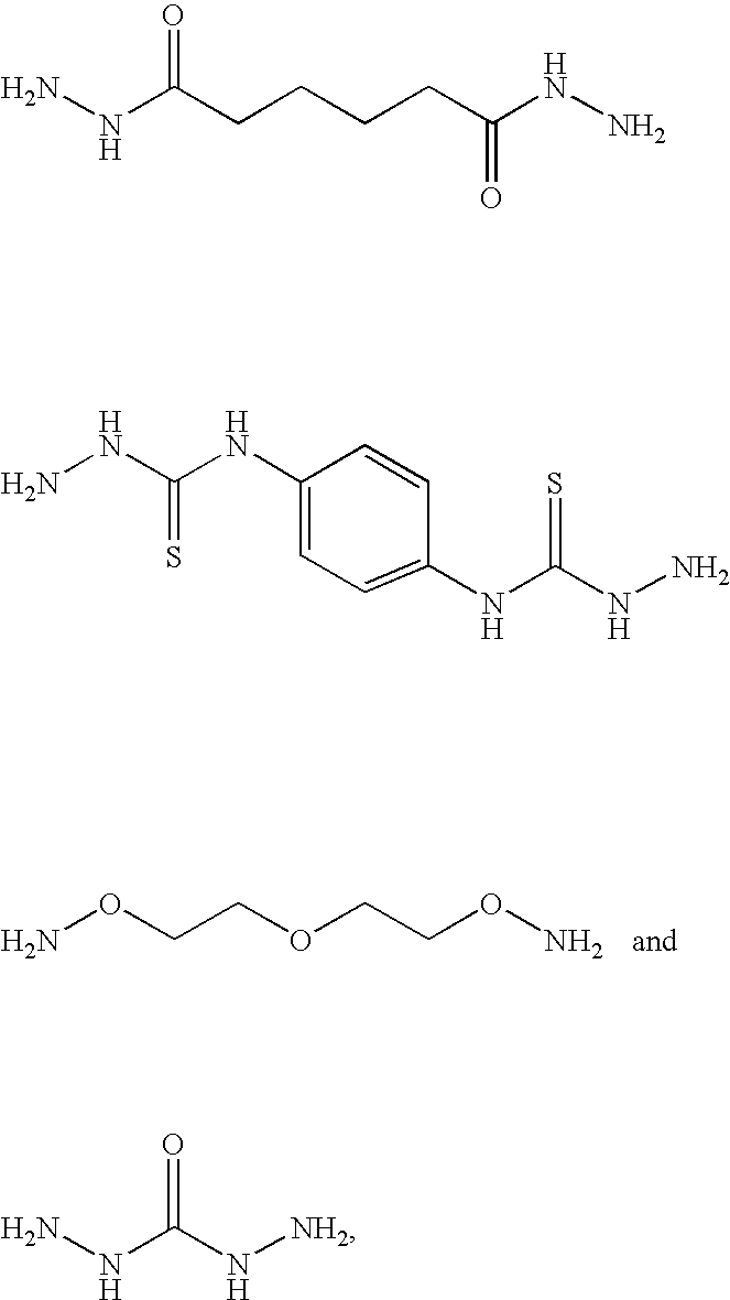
NOCCOCCON.NNC(CCCCC(NN)=O)=O.C1(NC(NN)=S)=CC=C(NC(NN)=S)C=C1.NNC(N[NH2])=O
